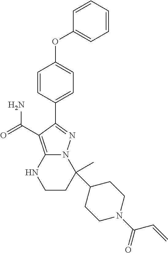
C1=CC=C(OC2=CC=C(C3=NN4C(=C3C(=O)N)NCCC4(C3CCN(C(=O)C=C)CC3)C)C=C2)C=C1
